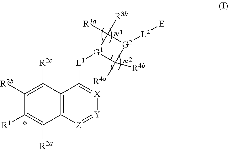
C12=C([Z]=[Y][X]=C1[L1][G1]1C([R4b])([R4a])[G2]([L2][E])C1([R3b])[R3a])C([R2a])=C([R1])C([R2b])=C2[R2c]
